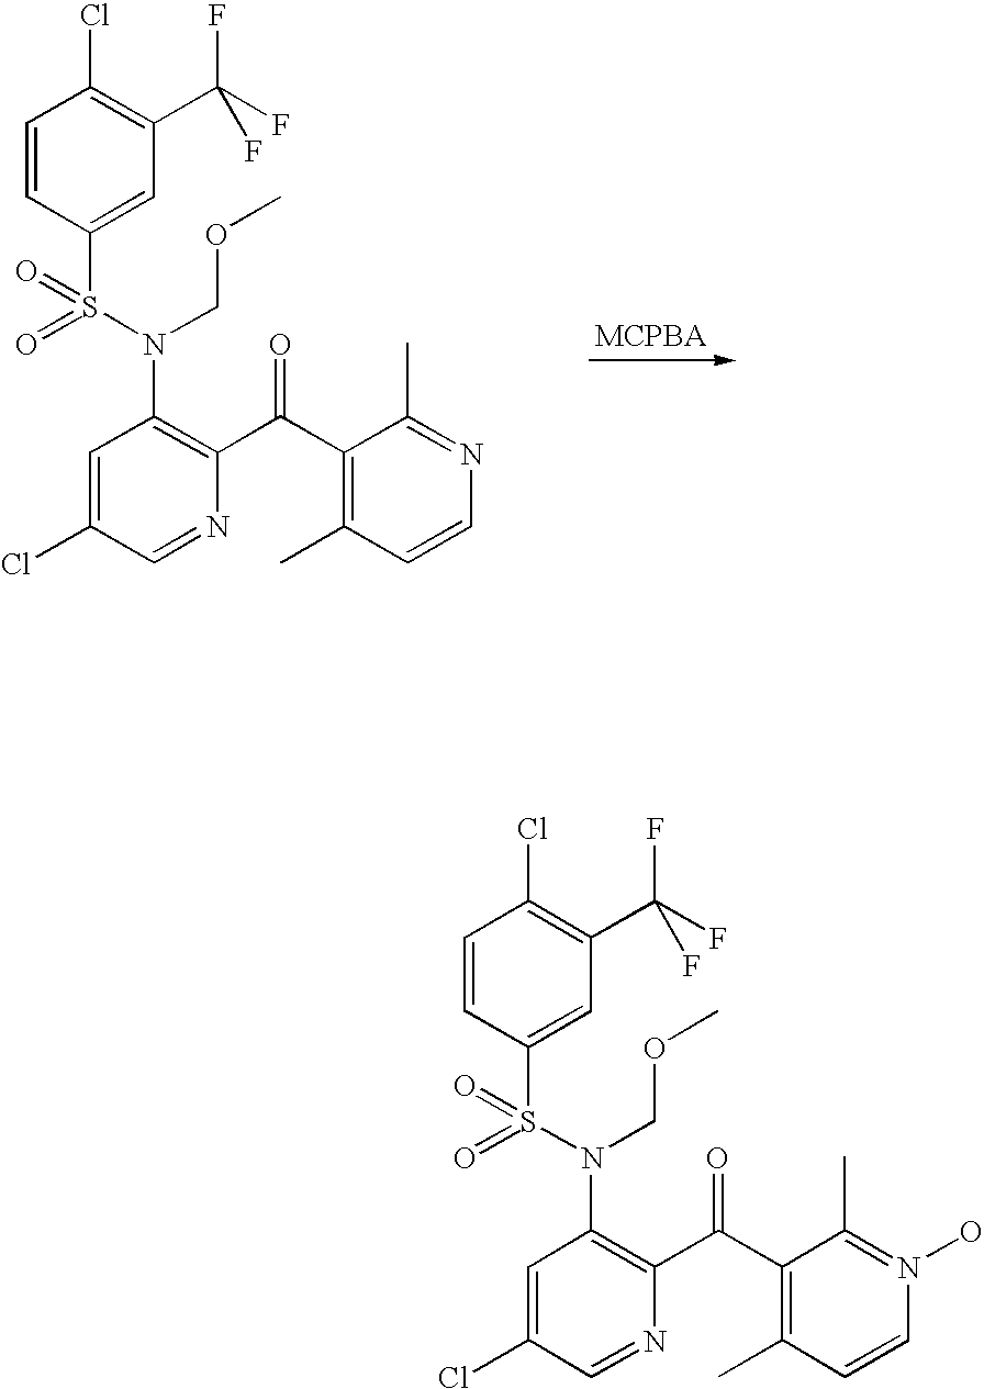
C1=CC(S(=O)(=O)N(COC)C2=C(C(C3=C(C)C=CN=C3C)=O)N=CC(Cl)=C2)=CC(C(F)(F)F)=C1Cl.C1=CC(S(=O)(=O)N(COC)C2=C(C(C3=C(C)C=CN(O)=C3C)=O)N=CC(Cl)=C2)=CC(C(F)(F)F)=C1Cl
